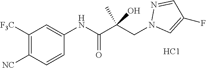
C1([F3C])=C([NC])C=CC(NC(=O)C(CN2C=C(F)C=N2)(C)O)=C1.[HC1]
